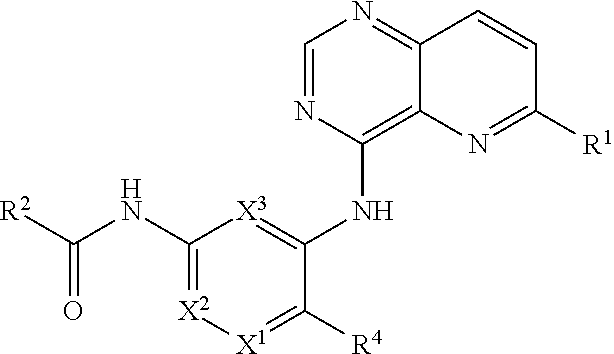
C1=NC(NC2=[X3]C(NC([R2])=O)=[X2][X1]=C2[R4])=C2C(=N1)C=CC([R1])=N2
